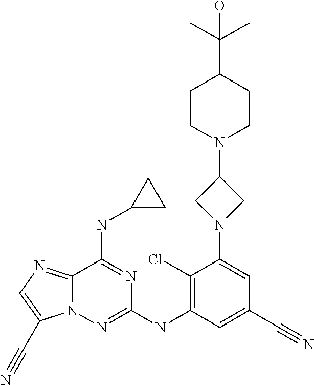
C12=NC=C(C#N)N1N=C(NC1=C(Cl)C(N3CC(N4CCC(C(C)(C)O)CC4)C3)=CC(C#N)=C1)N=C2NC1CC1
